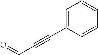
C1=C(C#CC=O)C=CC=C1
